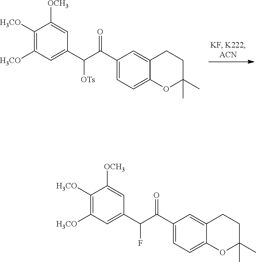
C1([H3CO])=C([H3CO])C=C(C(C(C2=CC=C3C(=C2)CCC(C)(C)O3)=O)[OTs])C=C1[OCH3].C1([H3CO])=C([H3CO])C=C(C(C(C2=CC=C3C(=C2)CCC(C)(C)O3)=O)F)C=C1[OCH3]
